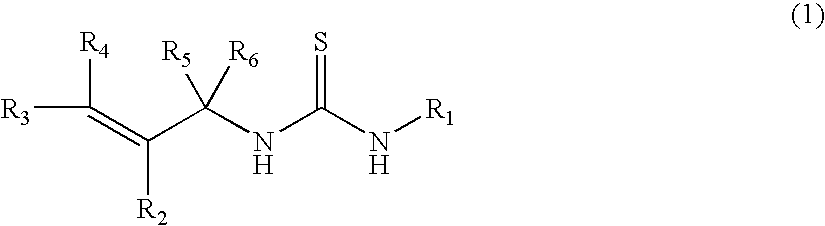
[R3]C([R4])=C([R2])C([R5])([R6])NC(=S)N[R1]
